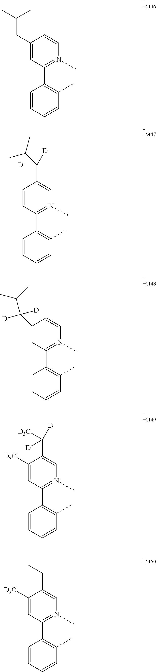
C1(CC(C)C)=CC(C2=C(C)C=CC=C2)=N(C)C=C1.C1=CC(C2=C(C)C=CC=C2)=N(C)C=C1C([D])([D])C(C)C.C1(C(C(C)C)([D])[D])=CC(C2=C(C)C=CC=C2)=N(C)C=C1.C1([D3C])=CC(C2=C(C)C=CC=C2)=N(C)C=C1C([D])([D])[D3C].C1([D3C])=CC(C2=C(C)C=CC=C2)=N(C)C=C1CC
